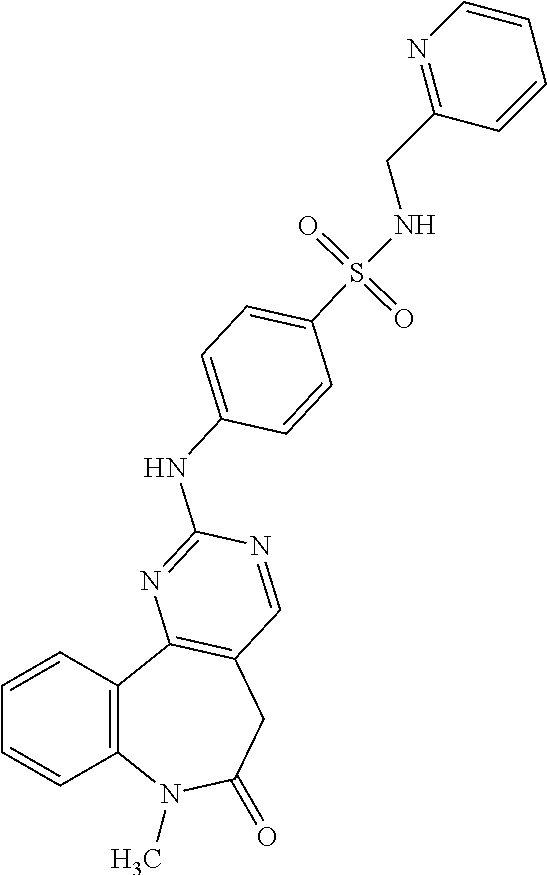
C1=CC2=C(C=C1)N(C)C(=O)CC1=C2N=C(NC2=CC=C(S(=O)(=O)NCC3=NC=CC=C3)C=C2)N=C1
